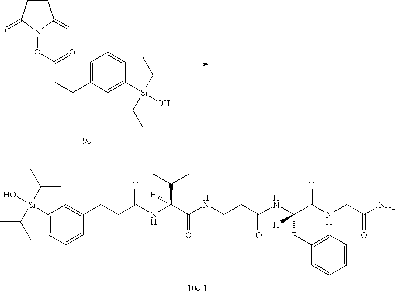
C1CC(=O)N(OC(CCC2=CC=CC([Si](O)(C(C)C)C(C)C)=C2)=O)C1=O.O=C(NC(C(C)C)(C(NCCC(NC(C(NCC(N)=O)=O)(CC1=CC=CC=C1)[H])=O)=O)[H])CCC1=CC([Si](O)(C(C)C)C(C)C)=CC=C1
